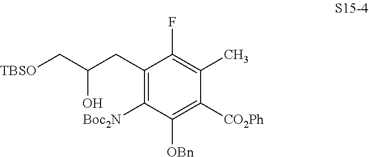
C1(CC(C[TBSO])O)=C([Boc2N])C([OBn])=C([CO2Ph])C(C)=C1F
